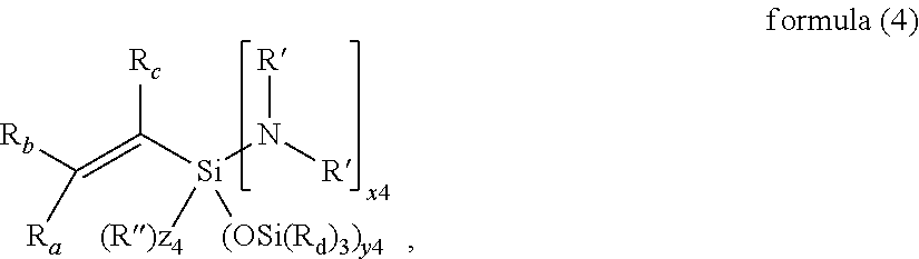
[Rc]C([Si](N([R])[R])([(R)z4])[(OSi(Rd)3)y4])=C([Rb])[Ra]
